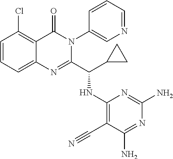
C1=CC=C2C(=C1Cl)C(=O)N(C1=CN=CC=C1)C(C(C1CC1)NC1=C(C#N)C(N)=NC(N)=N1)=N2
